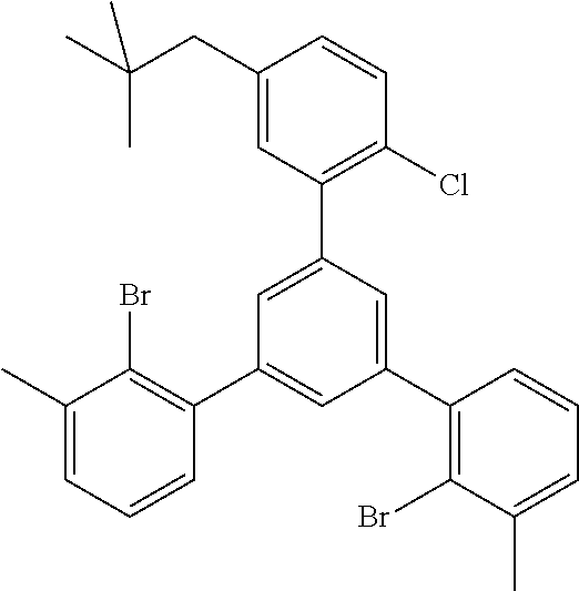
C1(C)=CC=CC(C2=CC(C3=C(Br)C(C)=CC=C3)=CC(C3=C(Cl)C=CC(CC(C)(C)C)=C3)=C2)=C1Br
